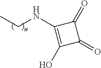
N(CC)C1=C(O)C(=O)C1=O
